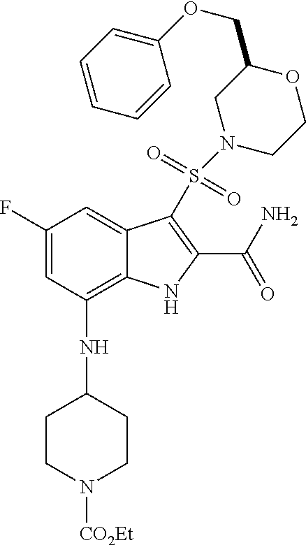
C1(F)=CC(NC2CCN([CO2Et])CC2)=C2C(=C1)C(S(=O)(=O)N1CCOC(COC3=CC=CC=C3)C1)=C(C(N)=O)N2
